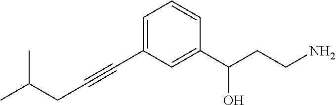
C(C#CC1=CC=CC(C(CCN)O)=C1)C(C)C
